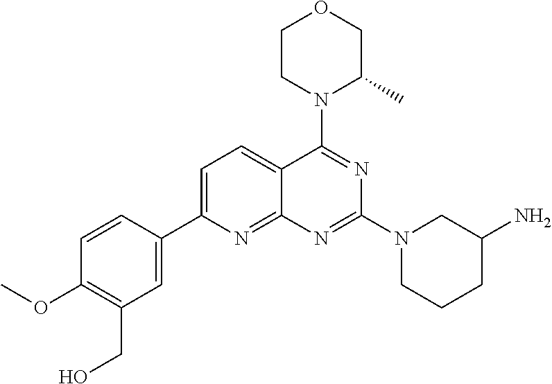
C1=C(C2=CC(CO)=C(OC)C=C2)N=C2C(=C1)C(N1C(C)COCC1)=NC(N1CCCC(N)C1)=N2
